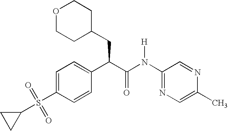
O1CCC(CC(C(N(C2=NC=C(C)N=C2)[H])=O)C2=CC=C(S(C3CC3)(=O)=O)C=C2)CC1
